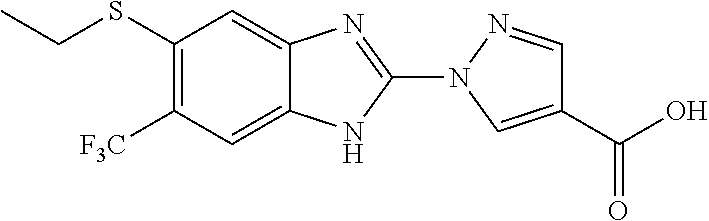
C12=CC([F3C])=C(SCC)C=C1N=C(N1C=C(C(O)=O)C=N1)N2
